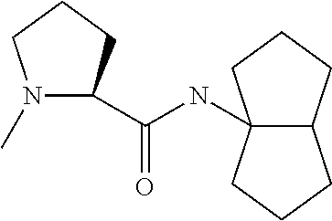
N1(C)C(C(=O)NC23C(CCC2)CCC3)CCC1
